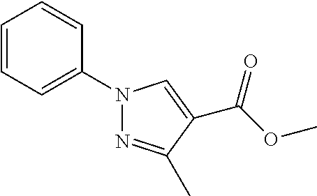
N1(C2=CC=CC=C2)N=C(C)C(C(OC)=O)=C1
